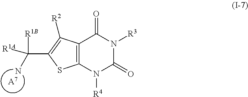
[A7].C12=C(N([R4])C(=O)N([R3])C1=O)SC(C(N)([R1A])[R1B])=C2[R2]
